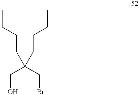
C(O)C(CBr)(CCCC)CCCC
